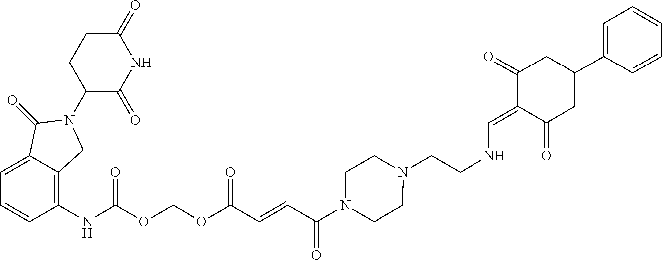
C1=CC=C(C2CC(=O)C(=CNCCN3CCN(C(C=CC(OCOC(NC4=C5C(=CC=C4)C(=O)N(C4C(=O)NC(=O)CC4)C5)=O)=O)=O)CC3)C(=O)C2)C=C1
